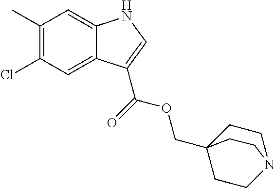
C1(C)=C(Cl)C=C2C(=C1)NC=C2C(=O)OCC12CCN(CC1)CC2
